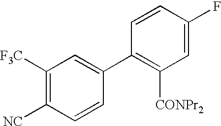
C1([F3C])=C([NC])C=CC(C2=C([CONPr2])C=C(F)C=C2)=C1
